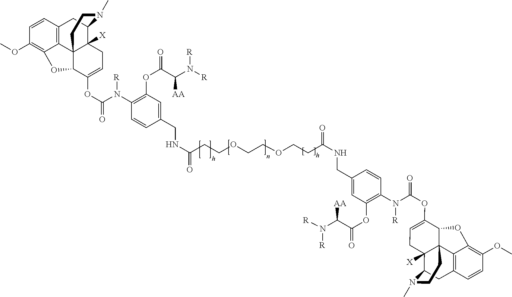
O(CCOCCC(NCC1=CC(OC(C([AA])N([R])[R])=O)=C(N([R])C(=O)OC2=CCC3([X])C45C6=C(C=CC(OC)=C6OC42)CC3N(C)CC5)C=C1)=O)CCC(NCC1=CC(OC(C([AA])N([R])[R])=O)=C(N([R])C(OC2=CCC3([X])C45C6=C(C=CC(OC)=C6OC42)CC3N(C)CC5)=O)C=C1)=O
